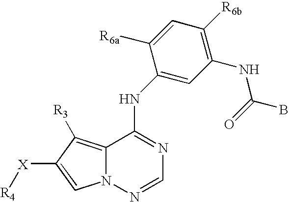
C12=C([R3])C([X][R4])=CN1N=CN=C2NC1=CC(NC(B)=O)=C([R6b])C=C1[R6a]
